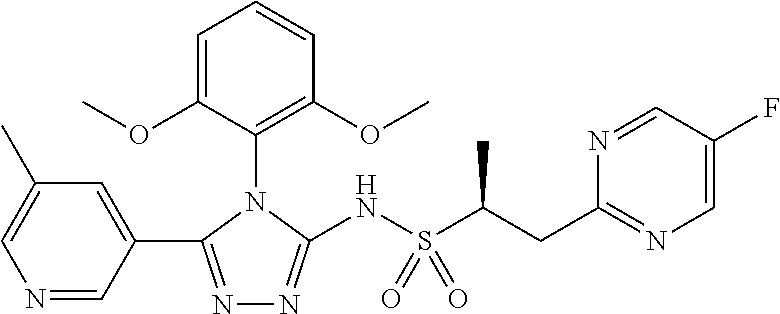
N1=CC(C2=NN=C(NS(=O)(C(CC3=NC=C(F)C=N3)C)=O)N2C2=C(OC)C=CC=C2OC)=CC(C)=C1
